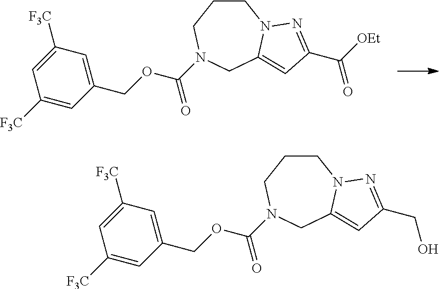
C1([F3C])=CC(COC(N2CCCN3C(=CC(C([OEt])=O)=N3)C2)=O)=CC([F3C])=C1.C1([F3C])=CC(COC(N2CCCN3C(=CC(CO)=N3)C2)=O)=CC([F3C])=C1
